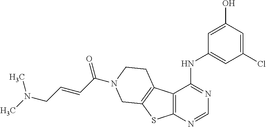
C12=C(N=CN=C1NC1=CC(Cl)=CC(O)=C1)SC1=C2CCN(C(C=CCN(C)C)=O)C1
